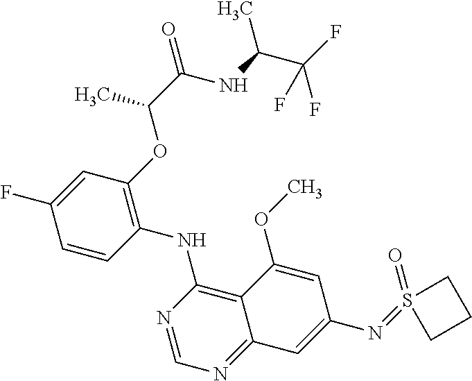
C1=CC(NC2=C3C(=NC=N2)C=C(N=S2(=O)CCC2)C=C3OC)=C(OC(C(NC(C(F)(F)F)C)=O)C)C=C1F
